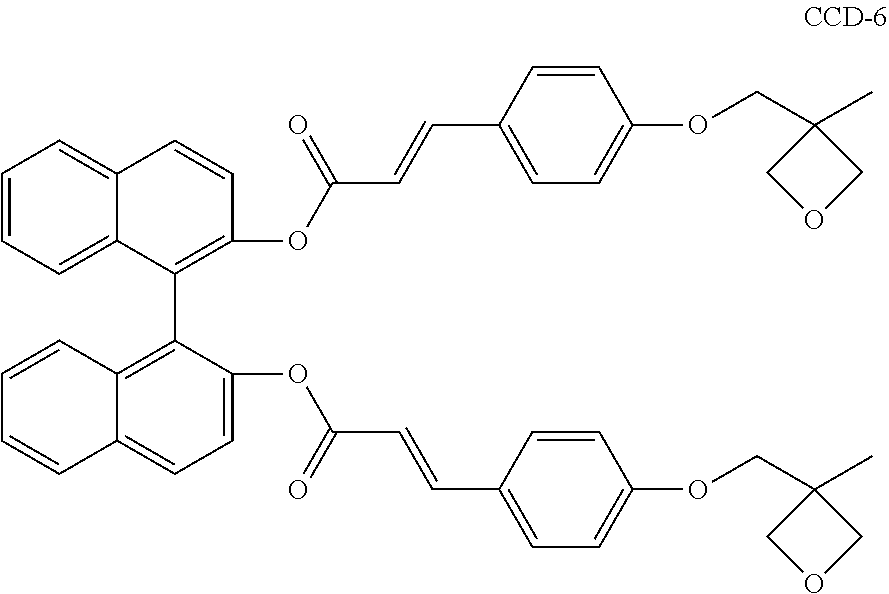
C1=CC=C2C(=C1)C=CC(OC(=O)C=CC1=CC=C(OCC3(C)COC3)C=C1)=C2C1=C2C(=CC=C1OC(=O)C=CC1=CC=C(OCC3(C)COC3)C=C1)C=CC=C2
